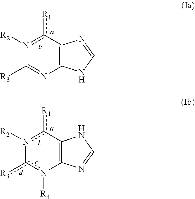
n1([R2])c([R1])C2=C(N=C1[R3])NC=N2.n1([R2])c([R1])C2=C(n([R4])c-1[R3])N=CN2
